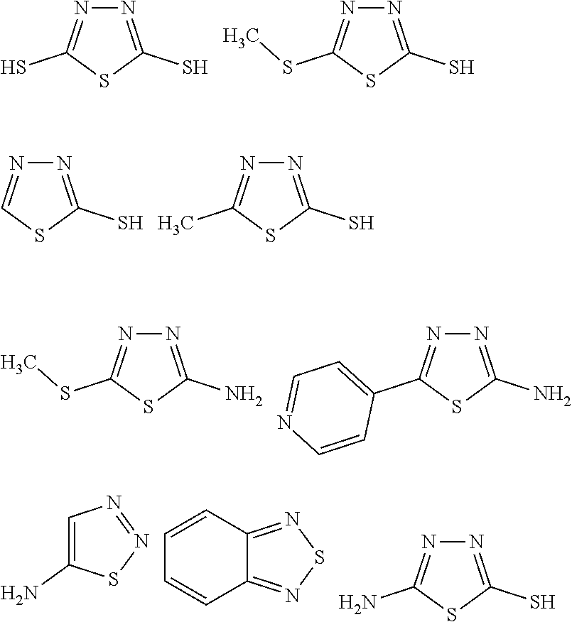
N1=C(S)SC(S)=N1.N1=C(S)SC(SC)=N1.N1=C(S)SC=N1.N1=C(S)SC(C)=N1.N1=C(N)SC(SC)=N1.N1=C(N)SC(C2=CC=NC=C2)=N1.C1=C(N)SN=N1.C1=CC2=NSN=C2C=C1.N1=C(S)SC(N)=N1
